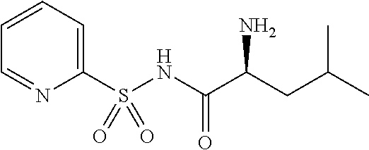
C1=CC=C(S(NC(C(CC(C)C)N)=O)(=O)=O)N=C1
